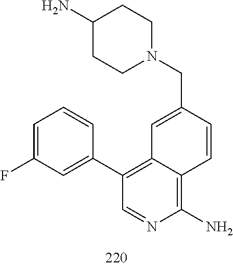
N1(CC2=CC3=C(C4=CC(F)=CC=C4)C=NC(N)=C3C=C2)CCC(N)CC1
